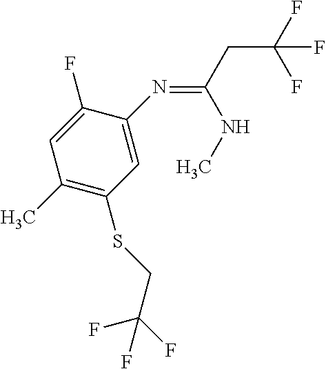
C1(N=C(CC(F)(F)F)NC)=CC(SCC(F)(F)F)=C(C)C=C1F
